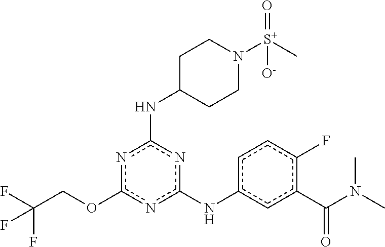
O(c1nc(NC2CCN([S+](C)(=O)[O-])CC2)nc(Nc2ccc(F)c(C(N(C)C)=O)c2)n1)CC(F)(F)F
